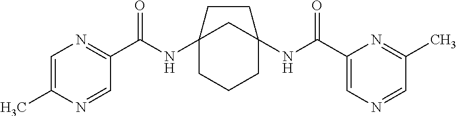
C12(NC(C3=NC=C(C)N=C3)=O)CCCC(NC(C3=CN=CC(C)=N3)=O)(C1)CC2
